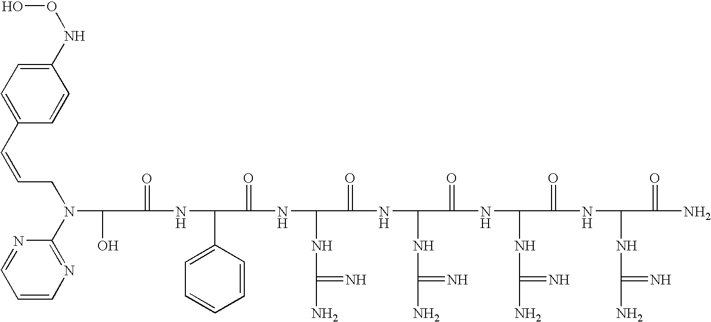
C(=O)(NC(C1=CC=CC=C1)C(=O)NC(NC(N)=N)C(=O)NC(NC(N)=N)C(=O)NC(NC(N)=N)C(=O)NC(NC(N)=N)C(=O)N)C(O)N(C1=NC=CC=N1)CC=CC1=CC=C(NOO)C=C1
